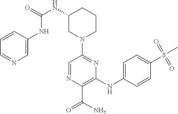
N(C1CN(C2=NC(NC3=CC=C(S(C)(=O)=O)C=C3)=C(C(N)=O)N=C2)CCC1)C(NC1=CN=CC=C1)=O
